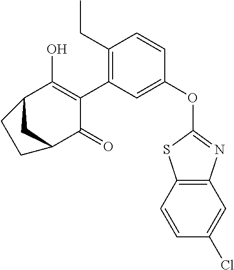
C1(OC2=NC3=C(S2)C=CC(Cl)=C3)=CC(C2=C(O)C3CC(C2=O)CC3)=C(CC)C=C1
